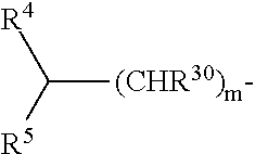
C([(CHR30)m])([R5])[R4]
